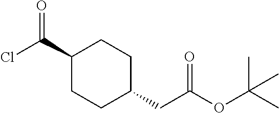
C1(C(=O)Cl)CCC(CC(=O)OC(C)(C)C)CC1
